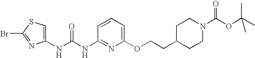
N(C(NC1=NC(OCCC2CCN(C(OC(C)(C)C)=O)CC2)=CC=C1)=O)C1=CSC(Br)=N1
